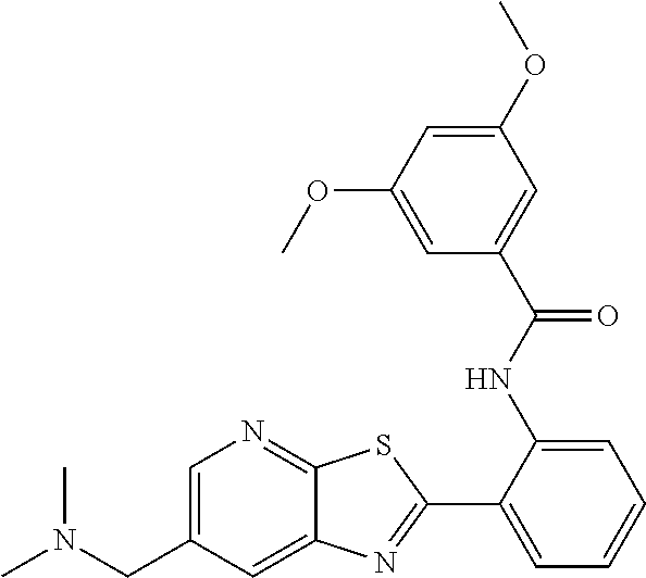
C1(C2=NC3=CC(CN(C)C)=CN=C3S2)=CC=CC=C1NC(C1=CC(OC)=CC(OC)=C1)=O
